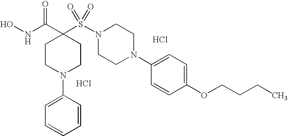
Cl.ONC(C1(S(N2CCN(C3=CC=C(OCCCC)C=C3)CC2)(=O)=O)CCN(C2=CC=CC=C2)CC1)=O.Cl
